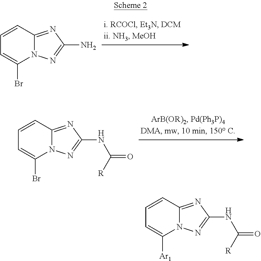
C1=CC2=NC(N)=NN2C(Br)=C1.C1=CC2=NC(NC(=O)[R])=NN2C(Br)=C1.C1=CC2=NC(NC(=O)[R])=NN2C([Ar1])=C1
